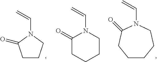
C=CN1C(=O)CCC1.C1CCCN(C=C)C(=O)C1.C1(=O)CCCCN1C=C
